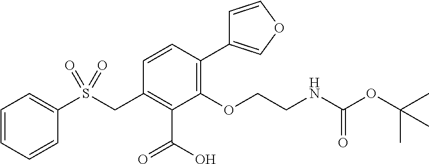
C1=CC=CC(S(CC2=C(C(O)=O)C(OCCNC(OC(C)(C)C)=O)=C(C3=COC=C3)C=C2)(=O)=O)=C1
